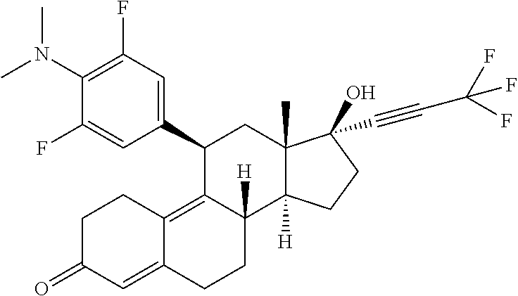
N(C1=C(F)C=C(C2C3=C4C(=CC(=O)CC4)CCC3([H])C3([H])C(C)(C2)C(O)(C#CC(F)(F)F)CC3)C=C1F)(C)C
